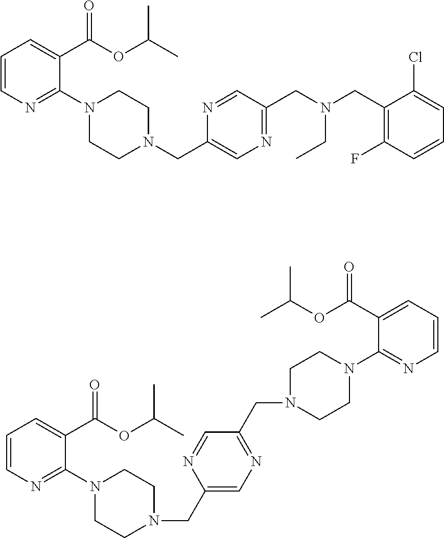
C1=CN=C(N2CCN(CC3=CN=C(CN(CC)CC4=C(F)C=CC=C4Cl)C=N3)CC2)C(C(OC(C)C)=O)=C1.C1=CN=C(N2CCN(CC3=CN=C(CN4CCN(C5=NC=CC=C5C(OC(C)C)=O)CC4)C=N3)CC2)C(C(OC(C)C)=O)=C1
